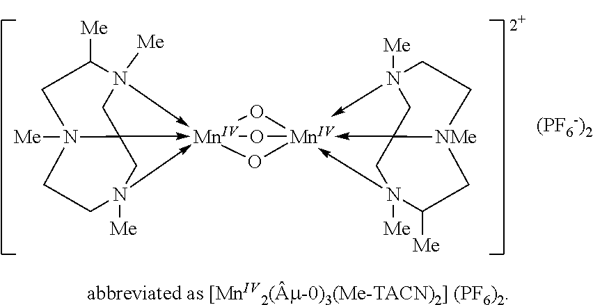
[(PF6-)2].O1[Mn]234(-C56CN->2([Me])C([Me])CN5([Me])CCN->3([Me])C6)O[Mn]123(-C15CN->2([Me])CC[NMe]1CC([Me])N->3([Me])C5)O4
